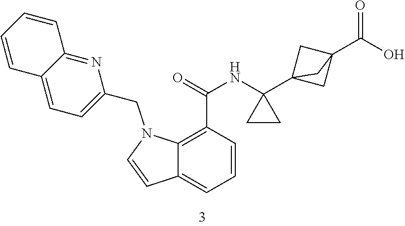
C12=C(C(=O)NC3(C45CC(C(O)=O)(C4)C5)CC3)C=CC=C1C=CN2CC1=CC=C2C(=N1)C=CC=C2
